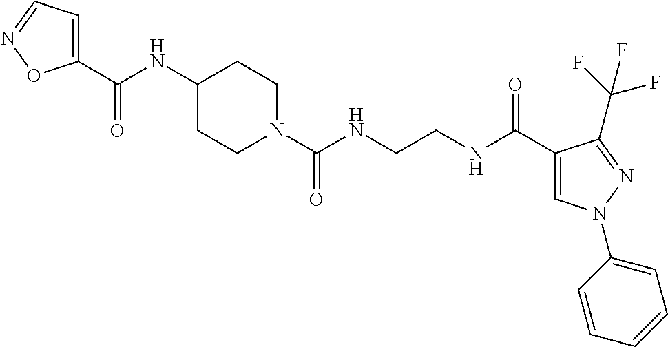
C1(NC(C2=CC=NO2)=O)CCN(C(NCCNC(C2=CN(C3=CC=CC=C3)N=C2C(F)(F)F)=O)=O)CC1
